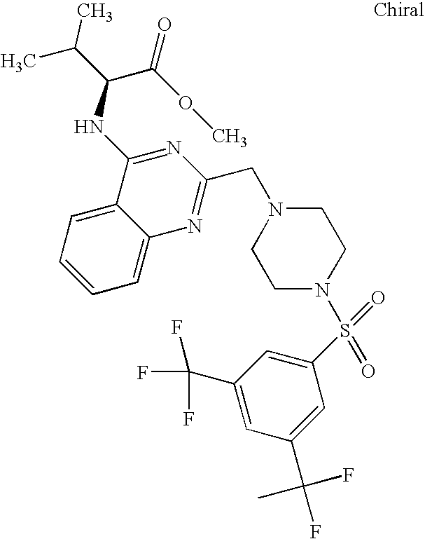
C1=C2C(=CC=C1)C(NC(C(C)C)C(OC)=O)=NC(CN1CCN(S(C3=CC(C(F)(F)F)=CC(C(F)(C)F)=C3)(=O)=O)CC1)=N2
